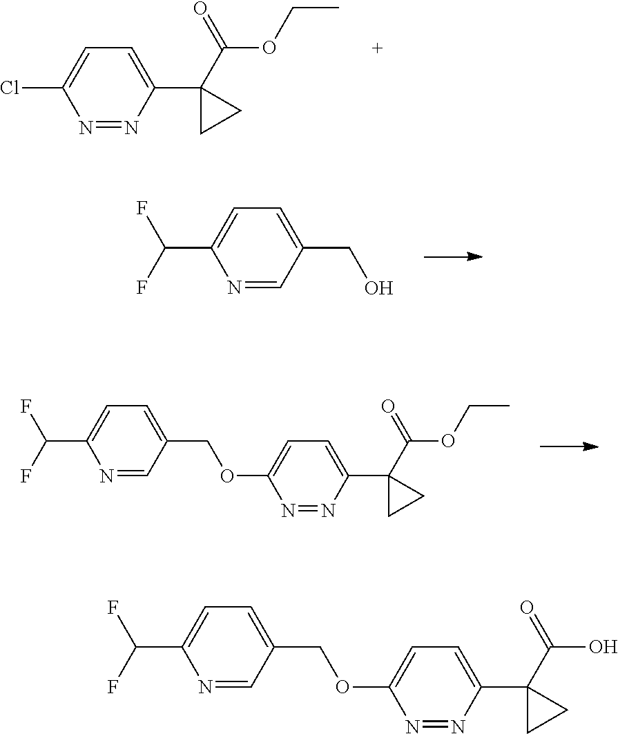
N1=NC(C2(C(OCC)=O)CC2)=CC=C1Cl.N1=CC(CO)=CC=C1C(F)F.N1=NC(C2(C(OCC)=O)CC2)=CC=C1OCC1=CC=C(C(F)F)N=C1.N1=NC(C2(C(O)=O)CC2)=CC=C1OCC1=CC=C(C(F)F)N=C1
